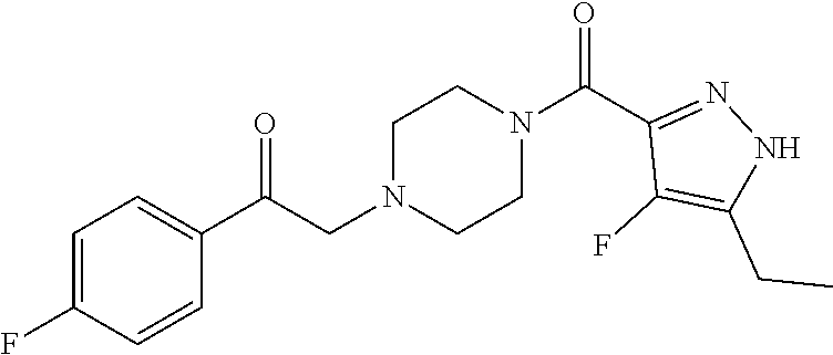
C1=C(F)C=CC(C(CN2CCN(C(C3=NNC(CC)=C3F)=O)CC2)=O)=C1
